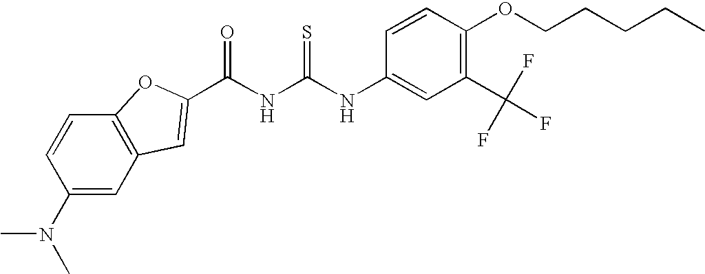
C1(NC(NC(=O)C2=CC3=C(C=CC(N(C)C)=C3)O2)=S)=CC(C(F)(F)F)=C(OCCCCC)C=C1
